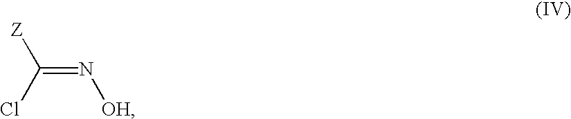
C(=N[OH])(Cl)[Z]
